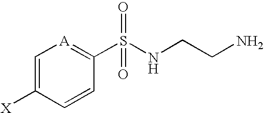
C1=C([X])C=CC(S(NCCN)(=O)=O)=[A]1
